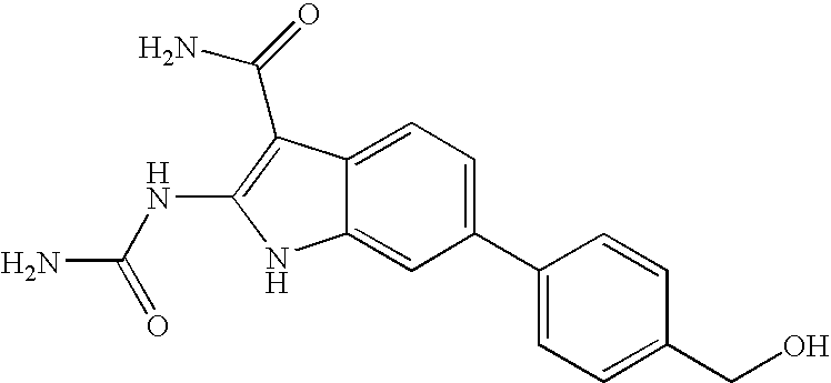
C1(C2=CC=C(CO)C=C2)=CC=C2C(=C1)NC(NC(N)=O)=C2C(N)=O
